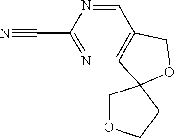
C(C1=NC2=C(C=N1)COC21COCC1)#N
